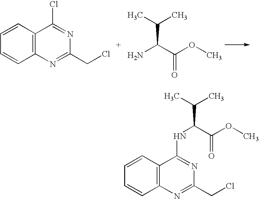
C1=CC2=C(C=C1)N=C(CCl)N=C2Cl.CC(C)C(C(OC)=O)N.C1=CC2=C(C=C1)N=C(CCl)N=C2NC(C(C)C)C(OC)=O
